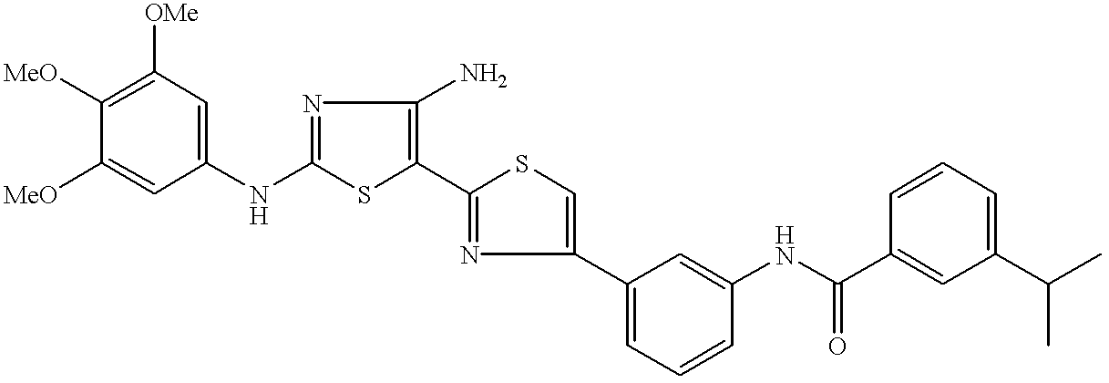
[MeO]C1=C([OMe])C=C(NC2=NC(N)=C(C3=NC(C4=CC=CC(NC(C5=CC(C(C)C)=CC=C5)=O)=C4)=CS3)S2)C=C1[MeO]
